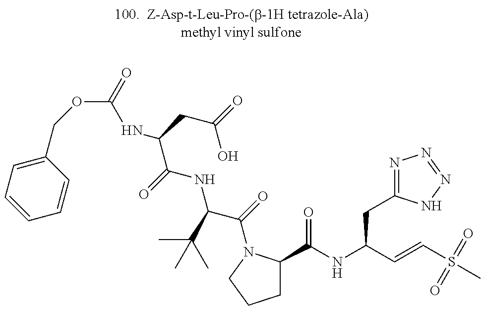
C(C(=O)NC(C(=O)N1C(C(NC(C=CS(=O)(C)=O)CC2=NN=NN2)=O)CCC1)C(C)(C)C)(NC(=O)OCC1=CC=CC=C1)CC(O)=O
